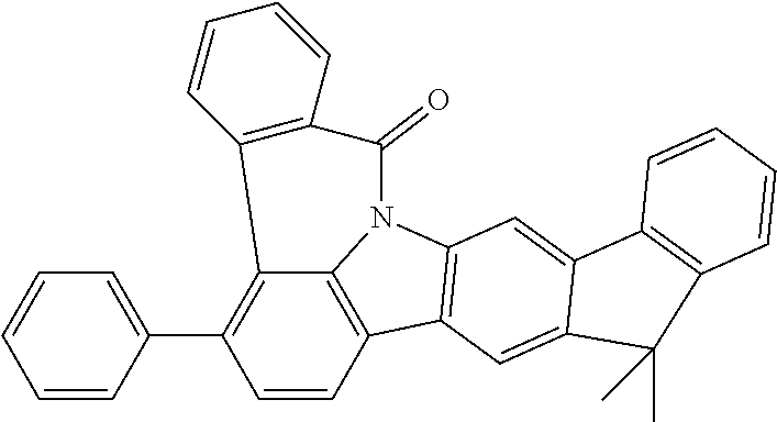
C12=C(C3=CC=CC=C3)C=CC3=C1N(C1=C3C=C3C(=C1)C1=C(C=CC=C1)C3(C)C)C(=O)C1=C2C=CC=C1
